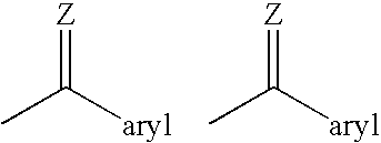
[Z]=C(C)[aryl].[Z]=C(C)[aryl]
